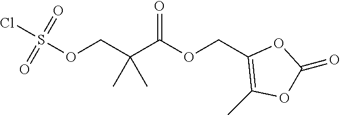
O(C(C(COS(Cl)(=O)=O)(C)C)=O)CC1=C(C)OC(=O)O1
